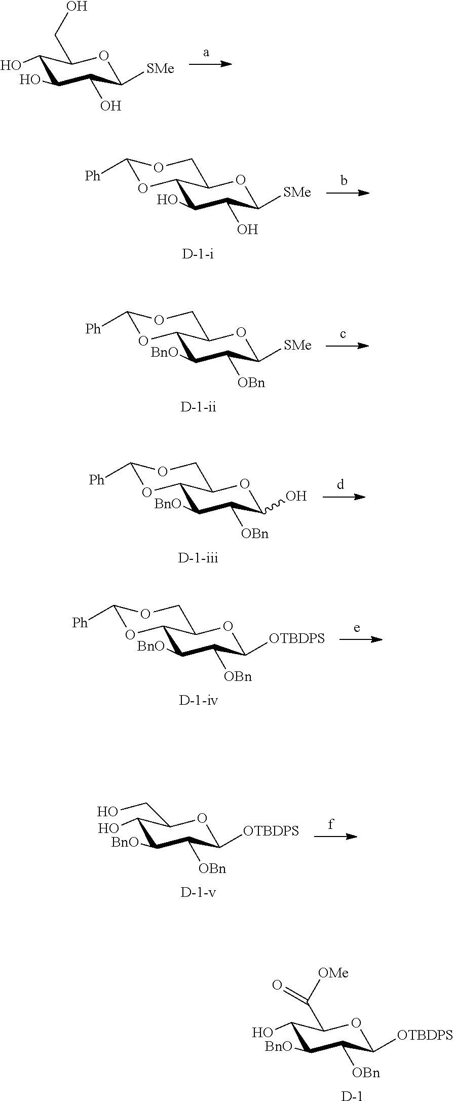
C1(O)C(O)C(O)C([SMe])OC1CO.C1(O)C(O)C([SMe])OC2C1OC([Ph])OC2.C1([BnO])C([OBn])C([SMe])OC2C1OC([Ph])OC2.C1([BnO])C([OBn])C(O)OC2C1OC([Ph])OC2.C1([BnO])C([OBn])C([OTBDPS])OC2C1OC([Ph])OC2.C1(O)C([BnO])C([OBn])C([OTBDPS])OC1CO.C1(O)C([BnO])C([OBn])C([OTBDPS])OC1C([OMe])=O.[D]
